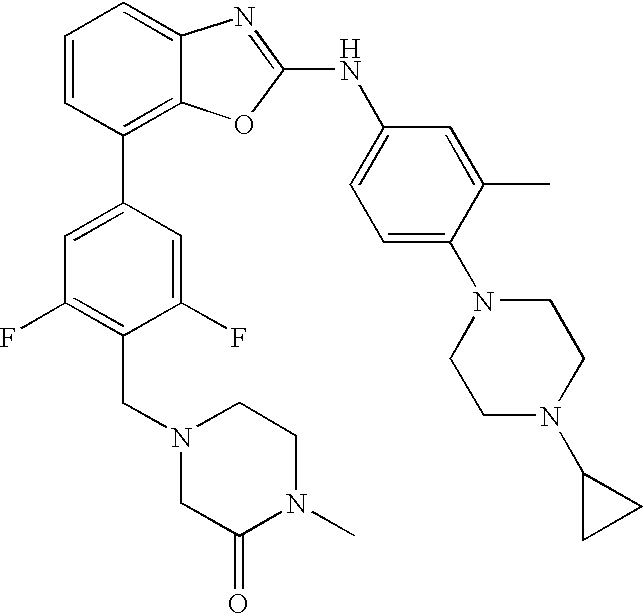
C1=CC(C2=CC(F)=C(CN3CC(=O)N(C)CC3)C(F)=C2)=C2C(=C1)N=C(NC1=CC=C(N3CCN(C4CC4)CC3)C(C)=C1)O2
